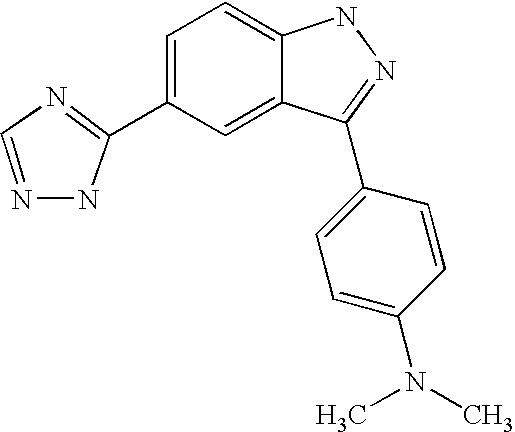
C1(C2=CC=C3C(=C2)C(C2=CC=C(N(C)C)C=C2)=NN3)=NC=NN1
